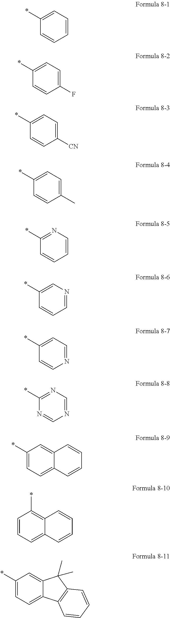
C1=C(*)C=CC=C1.C1=C(*)C=CC(F)=C1.C1=C(*)C=CC([CN])=C1.C1=C(*)C=CC(C)=C1.N1=C(*)C=CC=C1.C1=C(*)C=CC=N1.C1=C(*)C=CN=C1.N1=C(*)N=CN=C1.C1=C2C(=CC=C1*)C=CC=C2.C1(*)=C2C(=CC=C1)C=CC=C2.C1=C2C(=CC=C1*)C1=C(C2(C)C)C=CC=C1
